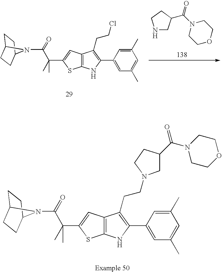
N1CC(C(N2CCOCC2)=O)CC1.C(=O)(N1C2CCC1CC2)C(C1=CC2=C(S1)NC(C1=CC(C)=CC(C)=C1)=C2CCCl)(C)C.C(=O)(C(C1=CC2=C(S1)NC(C1=CC(C)=CC(C)=C1)=C2CCN1CC(C(N2CCOCC2)=O)CC1)(C)C)N1C2CCC1CC2
